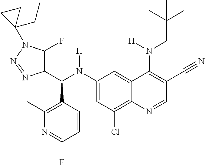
C1(N(C(C2=C(F)N(C3(CC)CC3)N=N2)C2=C(C)N=C(F)C=C2)[H])=CC(Cl)=C2C(=C1)C(N(CC(C)(C)C)[H])=C(C#N)C=N2
